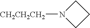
N1([CH2CH2CH2])CCC1
